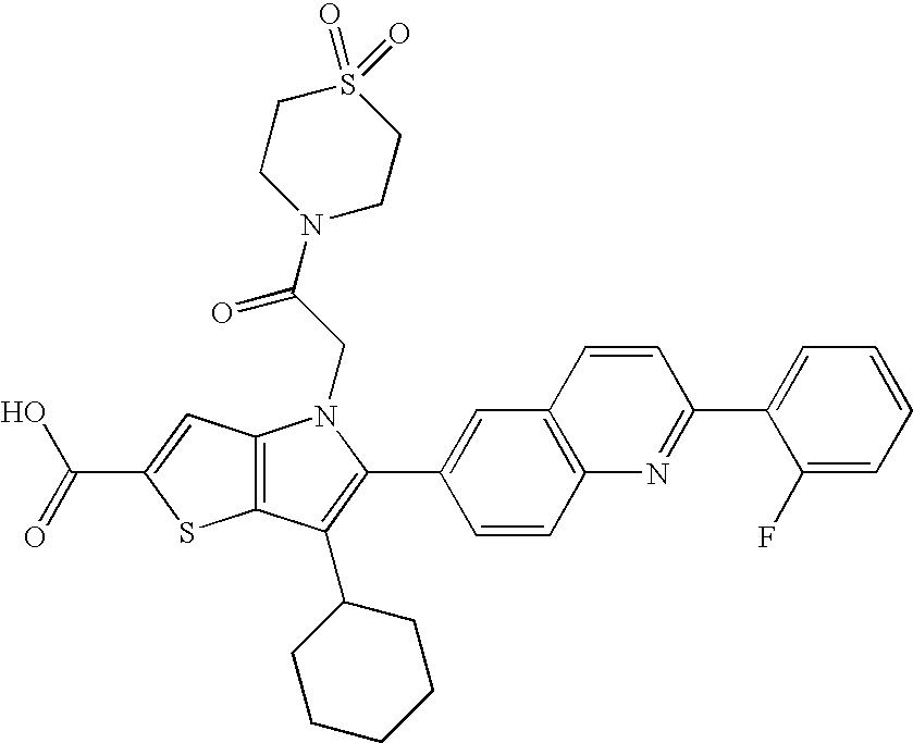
C(C1=CC2=C(S1)C(C1CCCCC1)=C(C1=CC3=C(C=C1)N=C(C1=CC=CC=C1F)C=C3)N2CC(N1CCS(=O)(=O)CC1)=O)(=O)O
